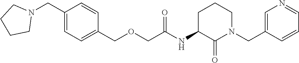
C1=C(CN2CCCC(NC(COCC3=CC=C(CN4CCCC4)C=C3)=O)C2=O)C=CC=N1
